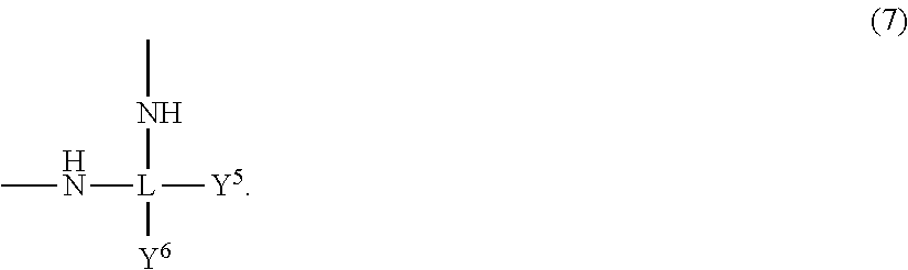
CN[L]([Y5])(NC)[Y6]
